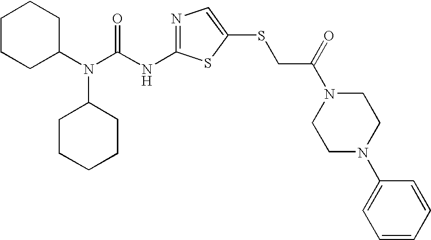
N1=C(NC(N(C2CCCCC2)C2CCCCC2)=O)SC(SCC(N2CCN(C3=CC=CC=C3)CC2)=O)=C1
